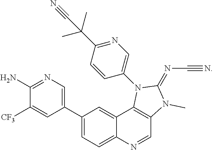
C1(N)=NC=C(C2=CC=C3C(=C2)C2=C(C=N3)N(C)C(=NC#N)N2C2=CN=C(C(C)(C)C#N)C=C2)C=C1[CF3]
